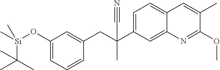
C1=C2C(=CC=C1C(CC1=CC(O[Si](C)(C(C)(C)C)C)=CC=C1)(C#N)C)C=C(C)C(OC)=N2
